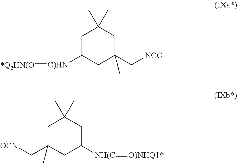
C1C(C[OCN])(C)CC([NH(C]=[O)NHQ1*])CC1(C)C.C1C([C)HN]=[*Q2HN(O])CC(C[NCO])(C)CC1(C)C
